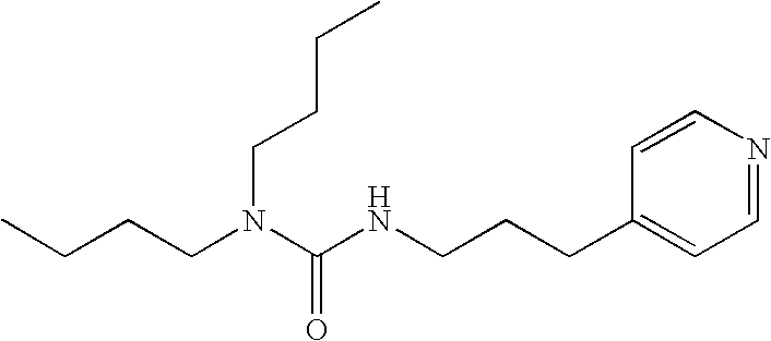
C1=CC(CCCNC(=O)N(CCCC)CCCC)=CC=N1
